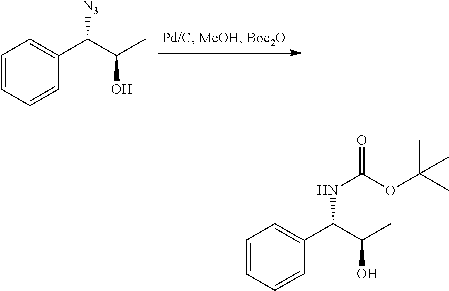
C1=CC=CC(C(C(C)O)[N3])=C1.C1=CC=CC(C(C(C)O)NC(=O)OC(C)(C)C)=C1
